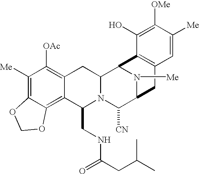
C1([Me])=C2C(=C3C(=C1[OAc])CC1N(C3CNC(=O)CC(C)C)C([CN])C3N([Me])C1C1=C(C3)C=C([Me])C([OMe])=C1O)OCO2
